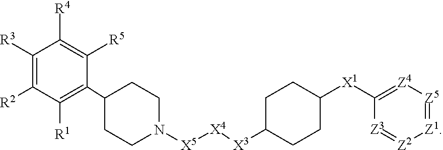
C1([R3])=C([R2])C([R1])=C(C2CCN([X5][X4][X3]C3CCC([X1]C4=[Z4][Z5]=[Z1][Z2]=[Z3]4)CC3)CC2)C([R5])=C1[R4]
